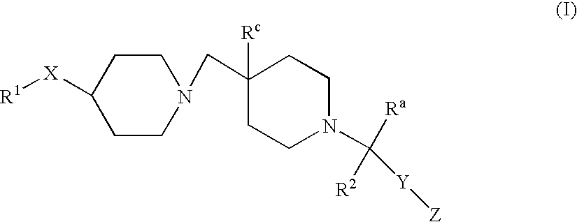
C1([X][R1])CCN(CC2([Rc])CCN(C([Ra])([R2])[Y][Z])CC2)CC1
